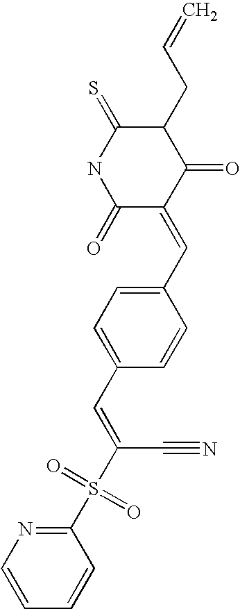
C1(S(C(=CC2=CC=C(C=C3C(=O)C(CC=C)C(=S)NC3=O)C=C2)C#N)(=O)=O)=NC=CC=C1
